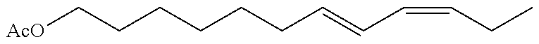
C(CCCCCC=CC=CCC)[AcO]
